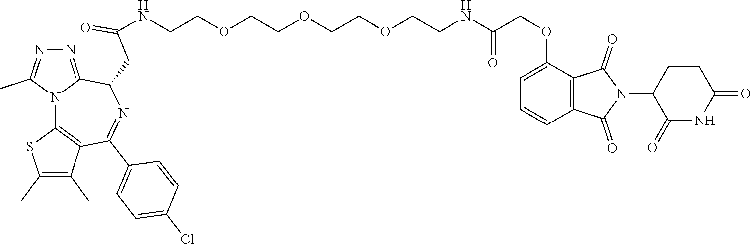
N(CCOCCOCCOCCNC(COC1=CC=CC2=C1C(=O)N(C1C(=O)NC(=O)CC1)C2=O)=O)C(CC1C2=NN=C(C)N2C2=C(C(C)=C(C)S2)C(C2=CC=C(Cl)C=C2)=N1)=O
